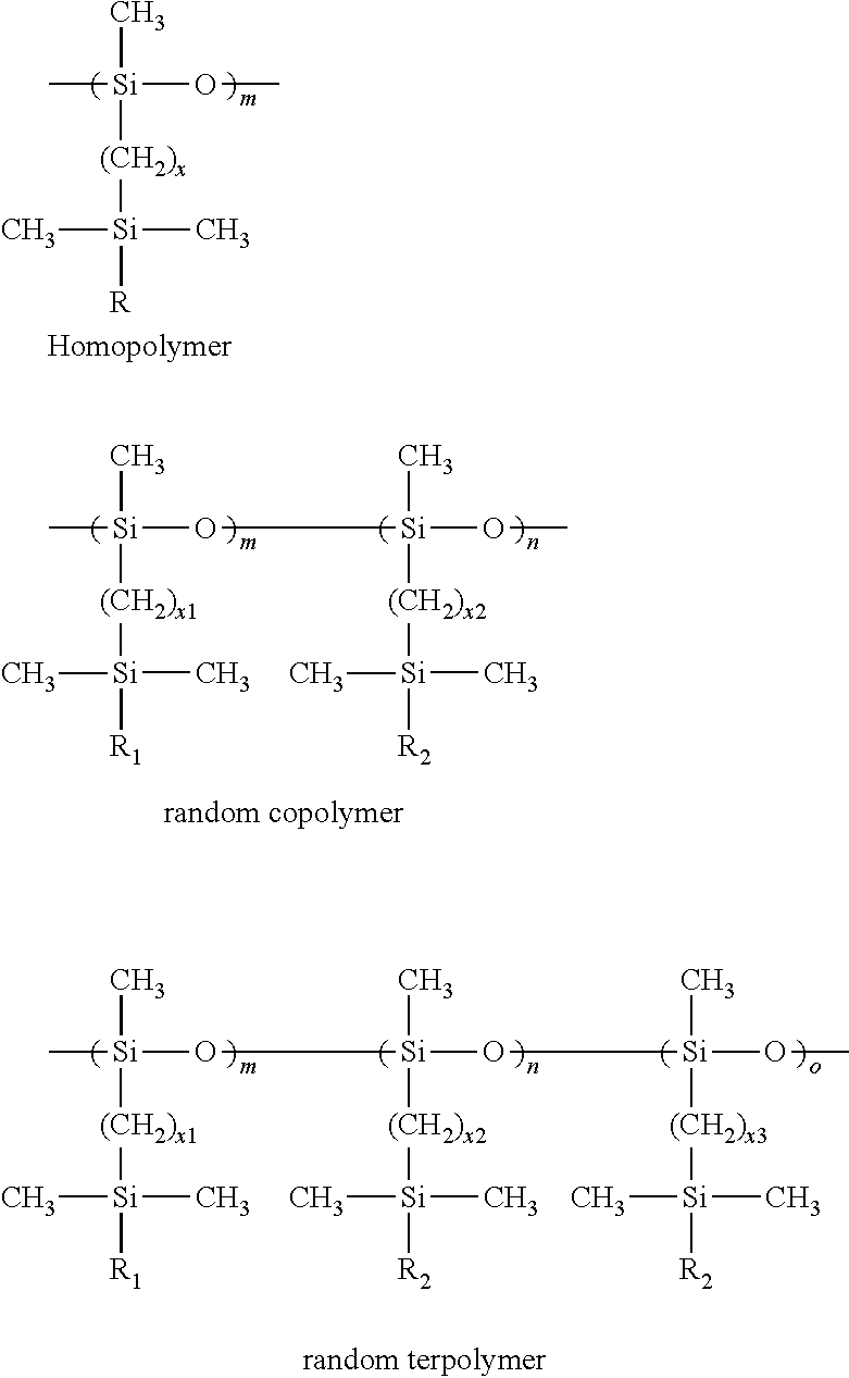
[Si]([(CH2)x][Si](C)(C)[R])(OC)(C)C.[Si]([(CH2)x1][Si](C)(C)[R1])(O[Si]([(CH2)x2][Si](C)(C)[R2])(OC)C)(C)C.[Si]([(CH2)x1][Si](C)(C)[R1])(O[Si]([(CH2)x2][Si](C)(C)[R2])(O[Si]([(CH2)x3][Si](C)(C)[R2])(OC)C)C)(C)C
